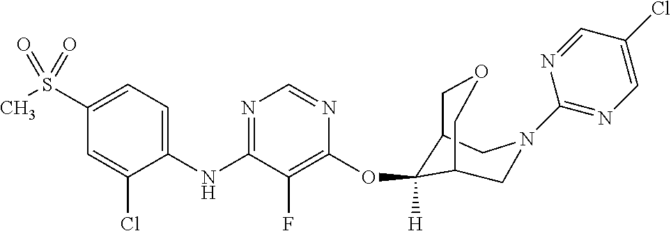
C1(S(C)(=O)=O)=CC=C(NC2=NC=NC(OC3([H])C4COCC3CN(C3=NC=C(Cl)C=N3)C4)=C2F)C(Cl)=C1
